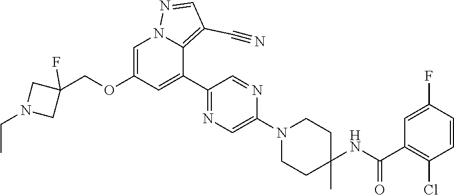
C1=C(OCC2(F)CN(CC)C2)C=C(C2=NC=C(N3CCC(NC(C4=C(Cl)C=CC(F)=C4)=O)(C)CC3)N=C2)C2=C(C#N)C=NN12
